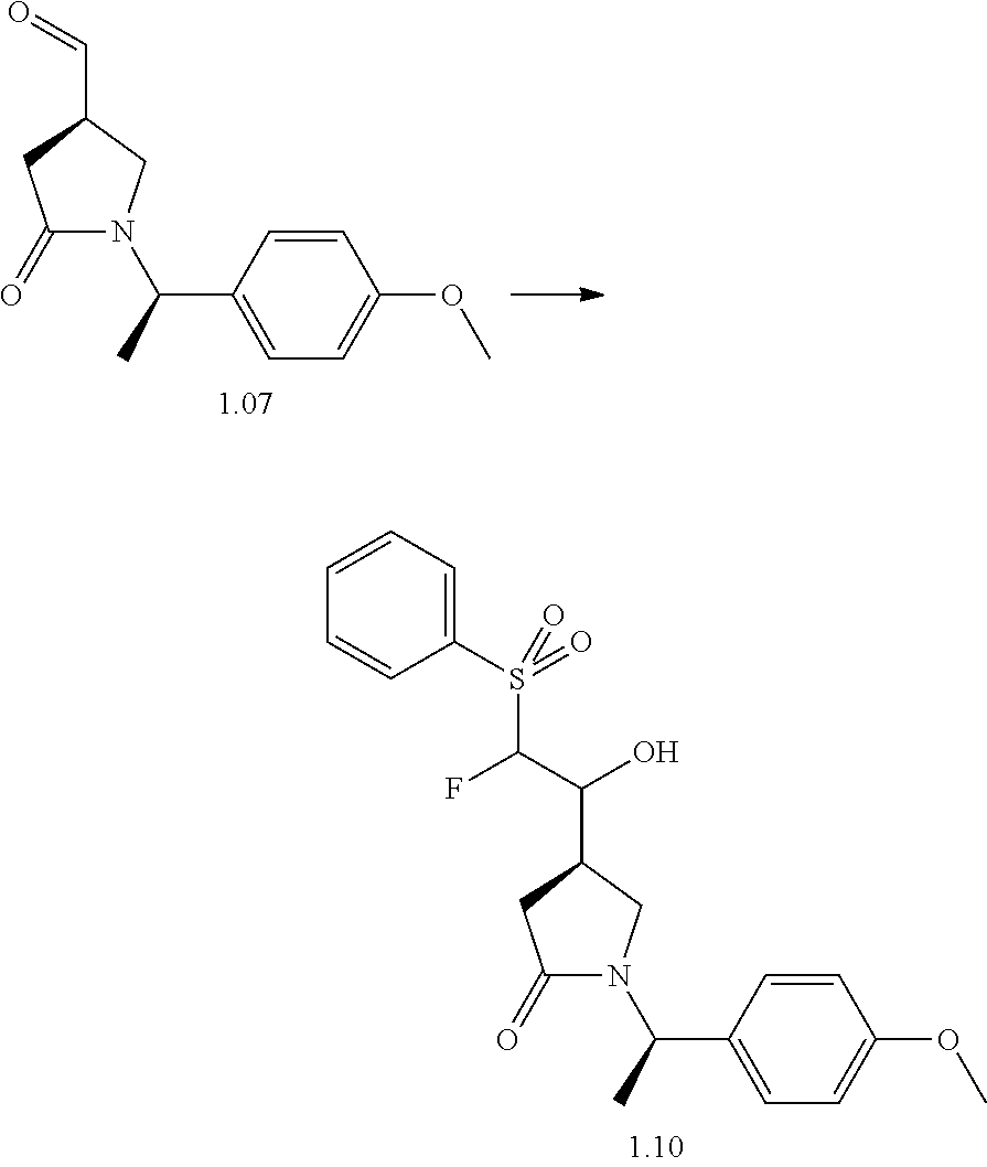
C1(=O)N(C(C)C2=CC=C(OC)C=C2)CC(C=O)C1.C1(=O)N(C(C)C2=CC=C(OC)C=C2)CC(C(C(F)S(C2=CC=CC=C2)(=O)=O)O)C1
